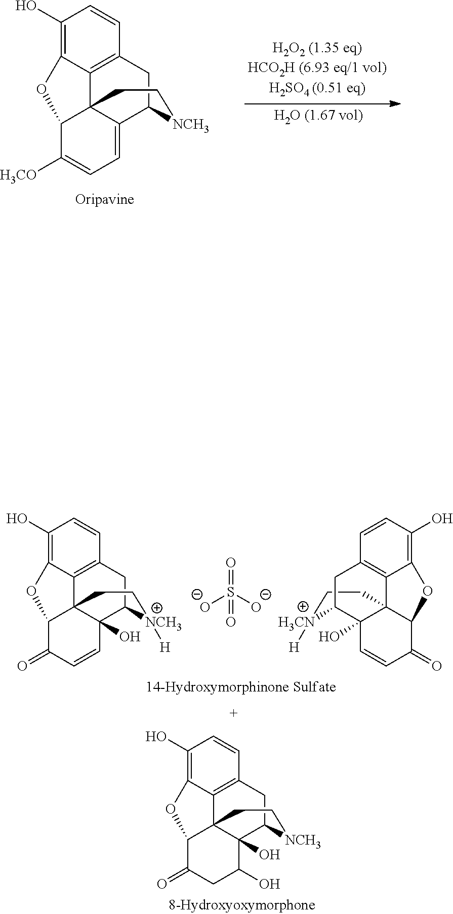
C1(O)=C2C3=C(C=C1)CC1C4=CC=C([H3CO])C(C34CC[NCH3]1)O2.C1(O)=C2C3=C(C=C1)CC1C4(O)C3(C(C(=O)C=C4)O2)CC[NCH3]1[H].C1(O)=C2C3=C(C=C1)CC1C4(O)C3(C(C(=O)C=C4)O2)CC[H3CN]1[H].O=S([O-])([O-])=O.C1(O)=C2C3=C(C=C1)CC1C4(O)C3(C(C(=O)CC4O)O2)CC[NCH3]1
